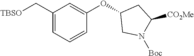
C1(C[TBSO])=CC=CC(OC2CN([Boc])C([CO2Me])C2)=C1
